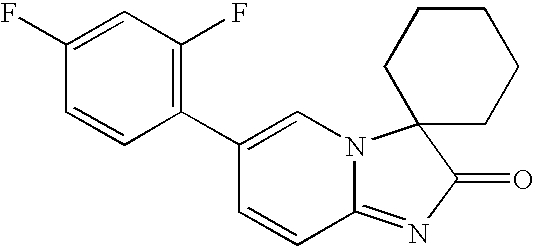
C1(F)=CC(F)=C(C2=CN3C(=NC(=O)C34CCCCC4)C=C2)C=C1
